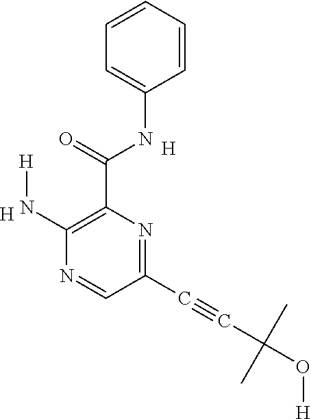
[H].N1=C(C#CC(O[H])(C)C)C=NC(N[H])=C1C(NC1=CC=CC=C1)=O.[H]
